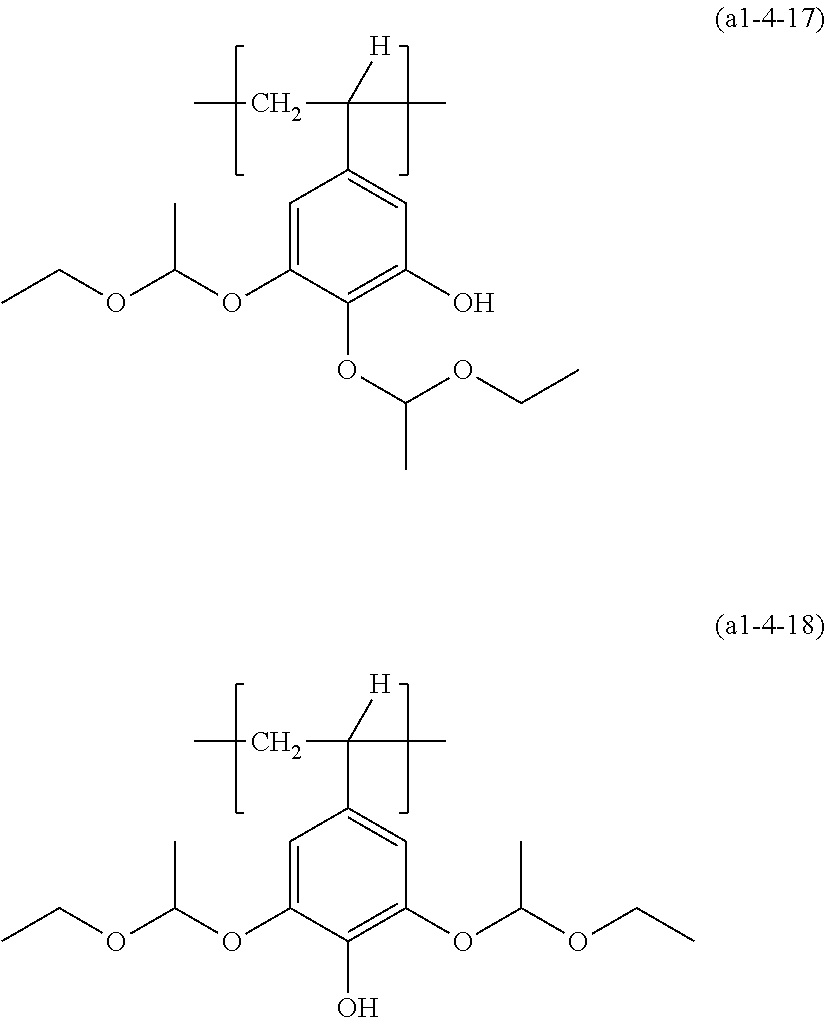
CCC(C)(C1=CC(O)=C(OC(OCC)C)C(OC(C)OCC)=C1)[H].CCC(C)(C1=CC(OC(C)OCC)=C(O)C(OC(C)OCC)=C1)[H]
